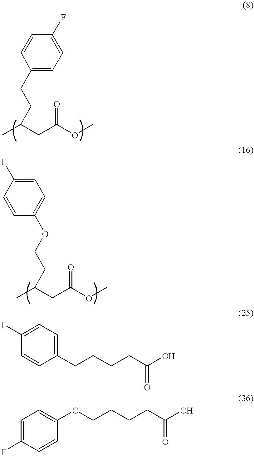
C1=C(F)C=CC(CCC(C)CC(OC)=O)=C1.C1=C(F)C=CC(OCCCCC(O)=O)=C1.C1(F)=CC=C(CCCCC(O)=O)C=C1.C1=C(F)C=CC(OCCC(C)CC(OC)=O)=C1
